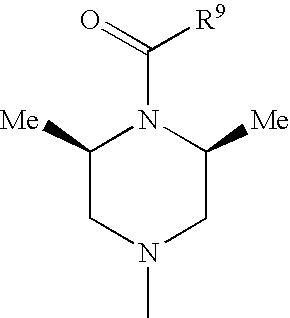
C1([Me])CN(C)CC([Me])N1C([R9])=O
